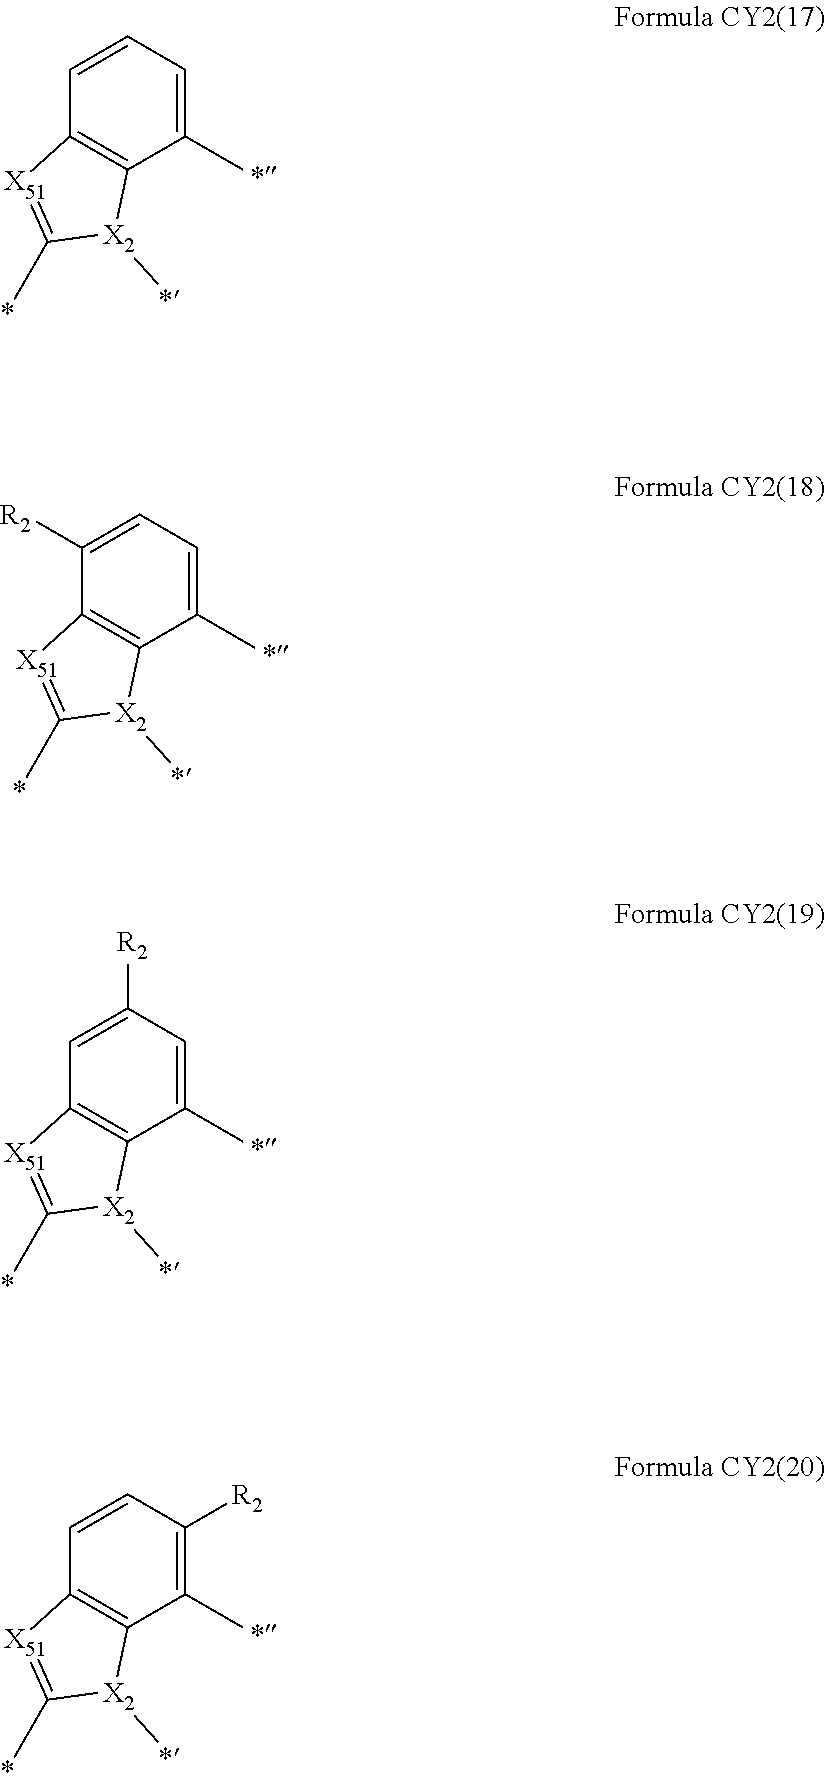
C1(C)=CC=CC2=C1[X2](C)C(C)=[X51]2.C1(C)=CC=C([R2])C2=C1[X2](C)C(C)=[X51]2.C1(C)=CC([R2])=CC2=C1[X2](C)C(C)=[X51]2.C1(C)=C([R2])C=CC2=C1[X2](C)C(C)=[X51]2
